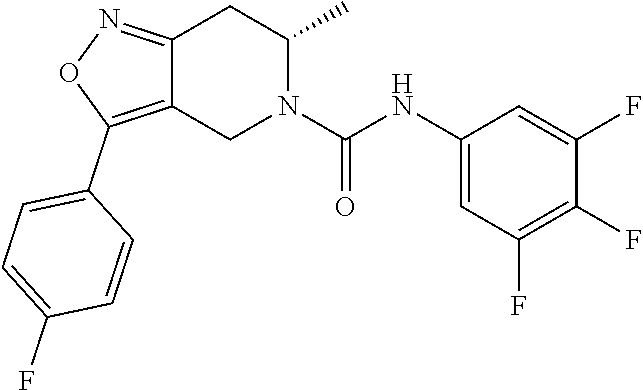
C12=NOC(C3=CC=C(F)C=C3)=C1CN(C(NC1=CC(F)=C(F)C(F)=C1)=O)C(C)C2
